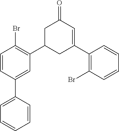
C1=CC(Br)=C(C2CC(C3=C(Br)C=CC=C3)=CC(=O)C2)C=C1C1=CC=CC=C1
